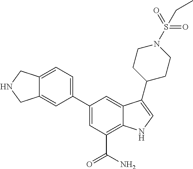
C1=C(C2=CC=C3C(=C2)CNC3)C=C2C(=C1C(N)=O)NC=C2C1CCN(S(=O)(=O)CC)CC1
